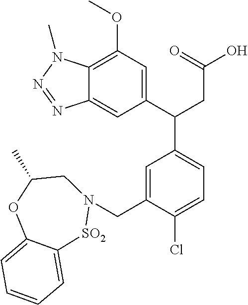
C12=C(OC)C=C(C(CC(=O)O)C3=CC=C(Cl)C(CN4[SO2]C5=CC=CC=C5OC(C)C4)=C3)C=C1N=NN2C
